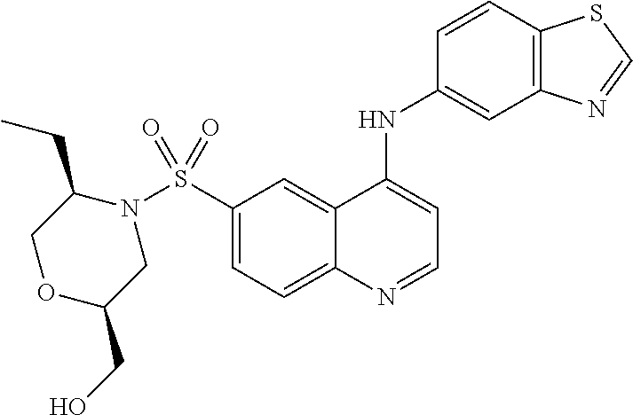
N1(S(C2=CC=C3C(=C2)C(NC2=CC4=C(C=C2)SC=N4)=CC=N3)(=O)=O)C(CC)COC(CO)C1
